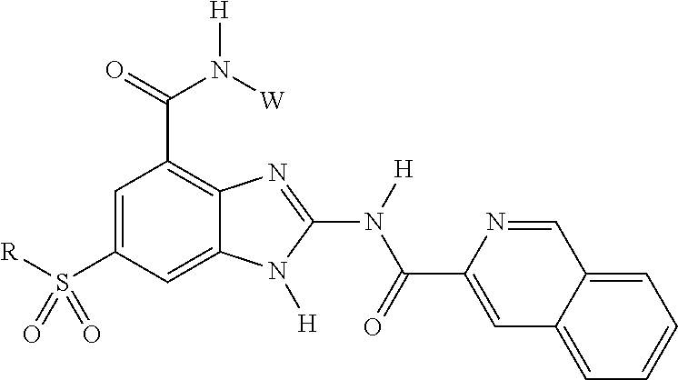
C1=C(S([R])(=O)=O)C=C2C(=C1C(N([H])[W])=O)N=C(N([H])C(=O)C1=CC3=CC=CC=C3C=N1)N2[H]
